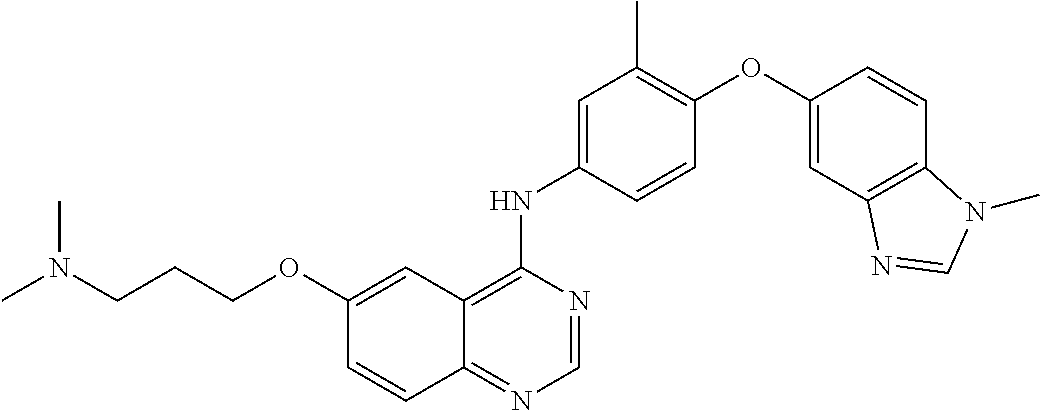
C12=NC=NC(NC3=CC(C)=C(OC4=CC5=C(C=C4)N(C)C=N5)C=C3)=C1C=C(OCCCN(C)C)C=C2
